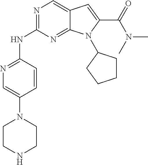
N1=C(NC2=NC=C(N3CCNCC3)C=C2)N=C2C(=C1)C=C(C(=O)N(C)C)N2C1CCCC1
